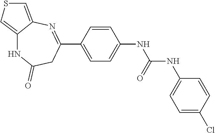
C1=CC(C2=NC3=CSC=C3NC(=O)C2)=CC=C1NC(=O)NC1=CC=C(Cl)C=C1
